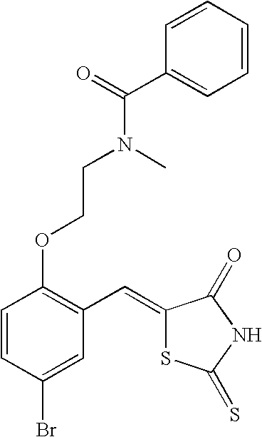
C1=CC(OCCN(C(=O)C2=CC=CC=C2)C)=C(C=C2SC(=S)NC2=O)C=C1Br
